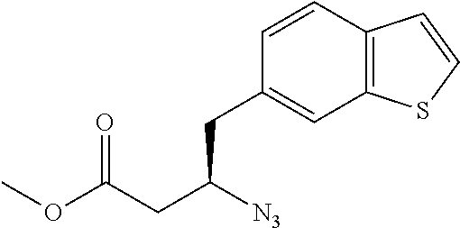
C12=C(C=C(CC(CC(=O)OC)[N3])C=C1)SC=C2
